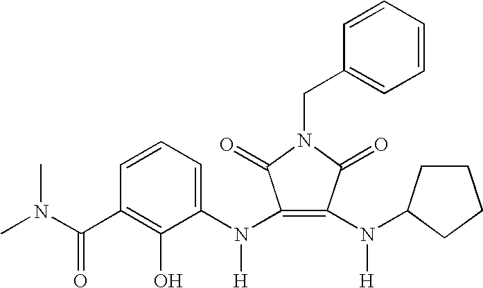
C1=CC=C(N(C2=C(N([H])C3CCCC3)C(=O)N(CC3=CC=CC=C3)C2=O)[H])C(O)=C1C(N(C)C)=O
